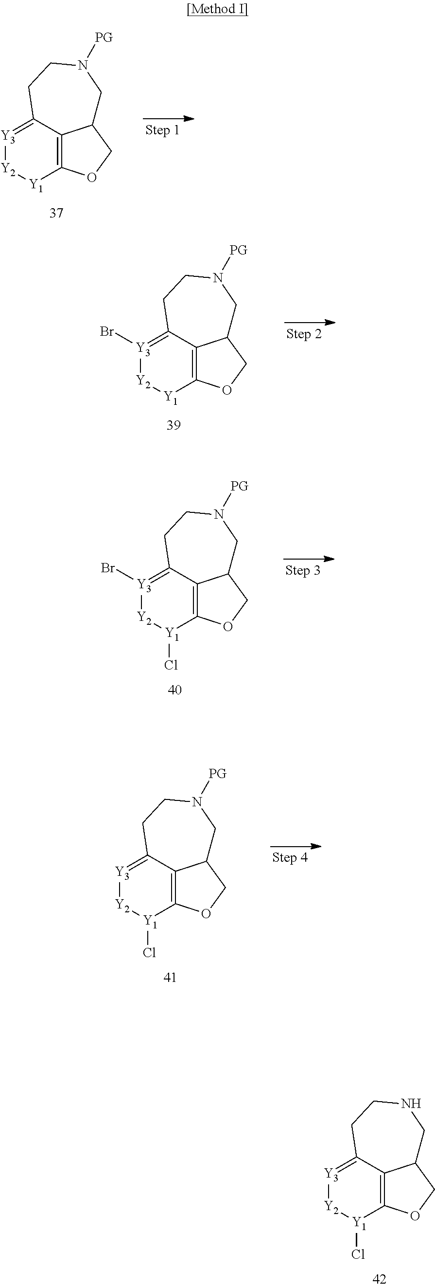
[Y3]1=C2C3=C([Y1][Y2]1)OCC3CN([PG])CC2.[Y3]1=C2C3=C([Y1](Cl)[Y2]1)OCC3CNCC2.[Y3]1(Br)=C2C3=C([Y1][Y2]1)OCC3CN([PG])CC2.[Y3]1(Br)=C2C3=C([Y1](Cl)[Y2]1)OCC3CN([PG])CC2.[Y3]1=C2C3=C([Y1](Cl)[Y2]1)OCC3CN([PG])CC2
